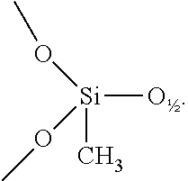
[Si](O)(C)(OC)OC
